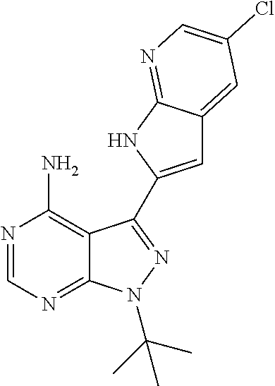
C12=C(N)N=CN=C1N(C(C)(C)C)N=C2C1=CC2=CC(Cl)=CN=C2N1
